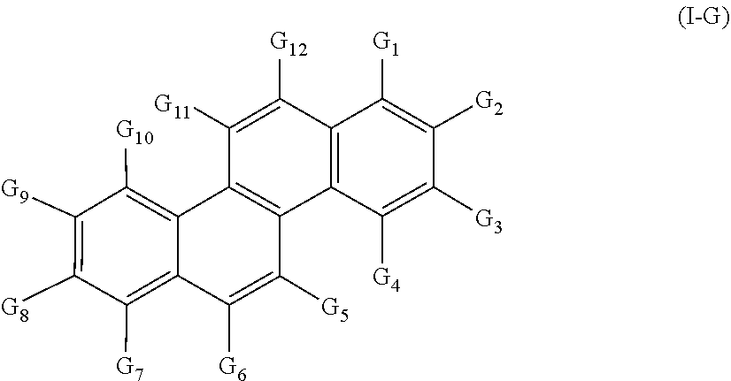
C1([G12])=C([G11])C2=C(C3=C1C([G1])=C([G2])C([G3])=C3[G4])C([G5])=C([G6])C1=C([G7])C([G8])=C([G9])C([G10])=C21
